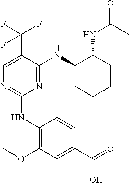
C1(NC2=C(OC)C=C(C(O)=O)C=C2)=NC=C(C(F)(F)F)C(NC2CCCCC2NC(=O)C)=N1
